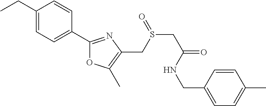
CCC1=CC=C(C2=NC(CS(CC(=O)NCC3=CC=C(C)C=C3)=O)=C(C)O2)C=C1
